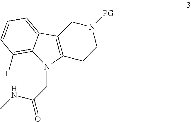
C1=CC([L])=C2C(=C1)C1=C(N2CC(NC)=O)CCN([PG])C1
